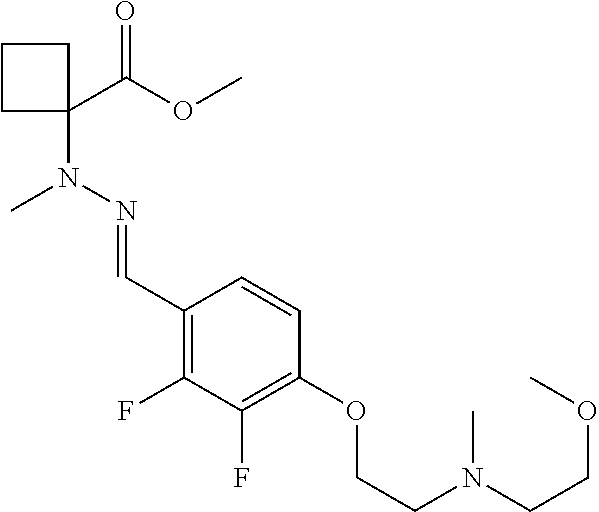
C1(C=NN(C2(C(=O)OC)CCC2)C)=C(F)C(F)=C(OCCN(CCOC)C)C=C1
